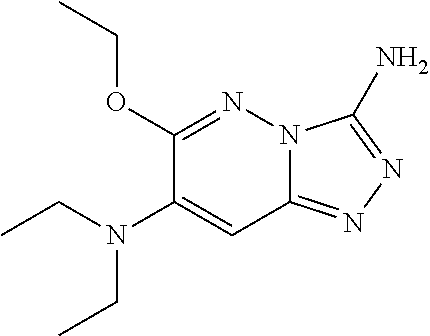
C1(OCC)=NN2C(=NN=C2N)C=C1N(CC)CC
